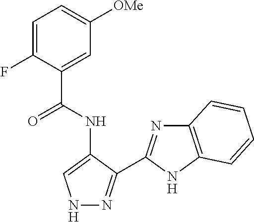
C1(C(NC2=CNN=C2C2=NC3=C(N2)C=CC=C3)=O)=CC([OMe])=CC=C1F
